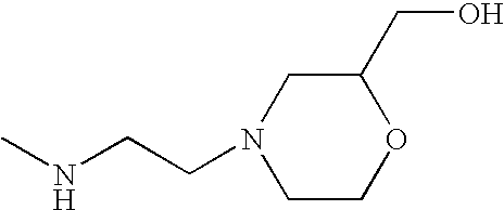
C1(CO)CN(CCNC)CCO1
